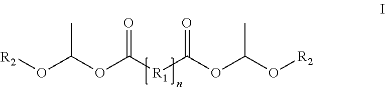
[R2]OC(OC([R1]C(OC(O[R2])C)=O)=O)C
